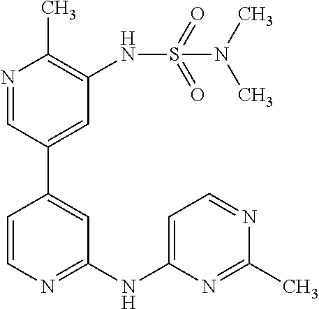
C1(NC2=CC=NC(C)=N2)=NC=CC(C2=CC(NS(N(C)C)(=O)=O)=C(C)N=C2)=C1
